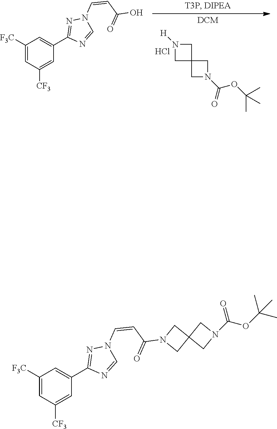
C1=C([CF3])C=C([F3C])C=C1C1=NN(C=CC(O)=O)C=N1.N1([H])CC2(C1)CN(C(=O)OC(C)(C)C)C2.Cl.C1=C([CF3])C=C([F3C])C=C1C1=NN(C=CC(N2CC3(C2)CN(C(OC(C)(C)C)=O)C3)=O)C=N1
